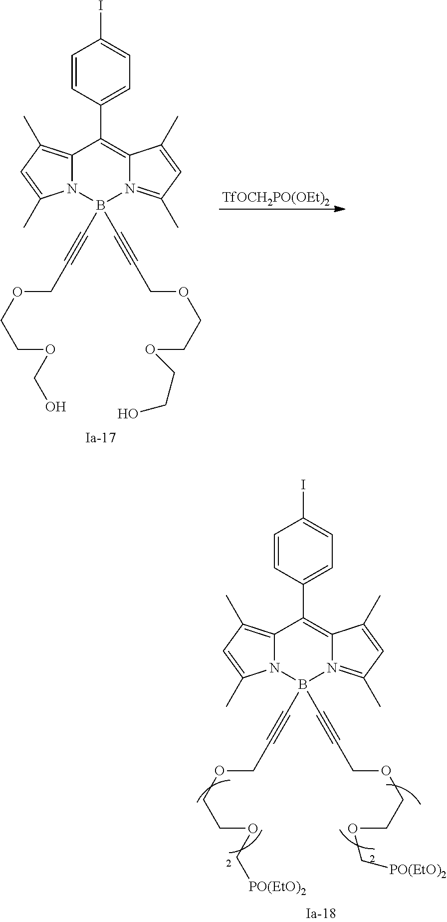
[TfOCH2PO(OEt)2].C12=C(C)C=C(C)N1B(C#CCOCCOCO)(C#CCOCCOCCO)N1=C(C)C=C(C)C1=C2C1=CC=C(I)C=C1.C12=C(C)C=C(C)N1B(C#CCOCCOC[PO(EtO)2])(C#CCOCCOC[PO(EtO)2])N1=C(C)C=C(C)C1=C2C1=CC=C(I)C=C1
